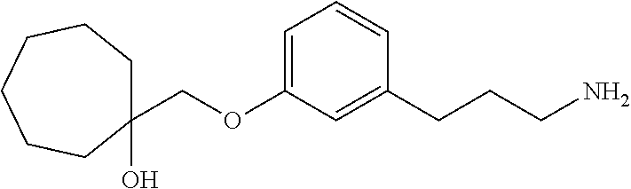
C1(COC2=CC=CC(CCCN)=C2)(O)CCCCCC1
